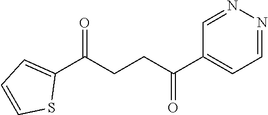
C1(C(CCC(C2=CC=NN=C2)=O)=O)=CC=CS1
